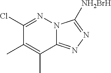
C1(Cl)=NN2C(=NN=C2[NH2BrH])C(C)=C1C
